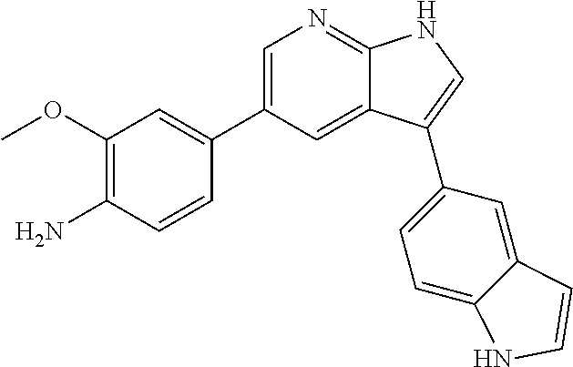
C1=C(C2=CC(OC)=C(N)C=C2)C=C2C(=N1)NC=C2C1=CC=C2C(=C1)C=CN2
